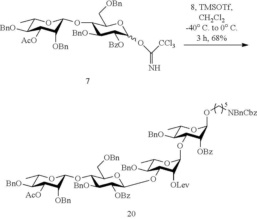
C1(OC2C([OBn])C([AcO])C([BnO])C(C)O2)C([BnO])C([BzO])C(OC(=N)[CCl3])OC1C[OBn].C1(OC2C([OBn])C([AcO])C([BnO])C(C)O2)C([BnO])C([OBz])C(OC2C([BnO])C(C)OC(OC3C([BnO])C(C)OC(OC[NBnCbz])C3[OBz])C2[OLev])OC1C[OBn]
